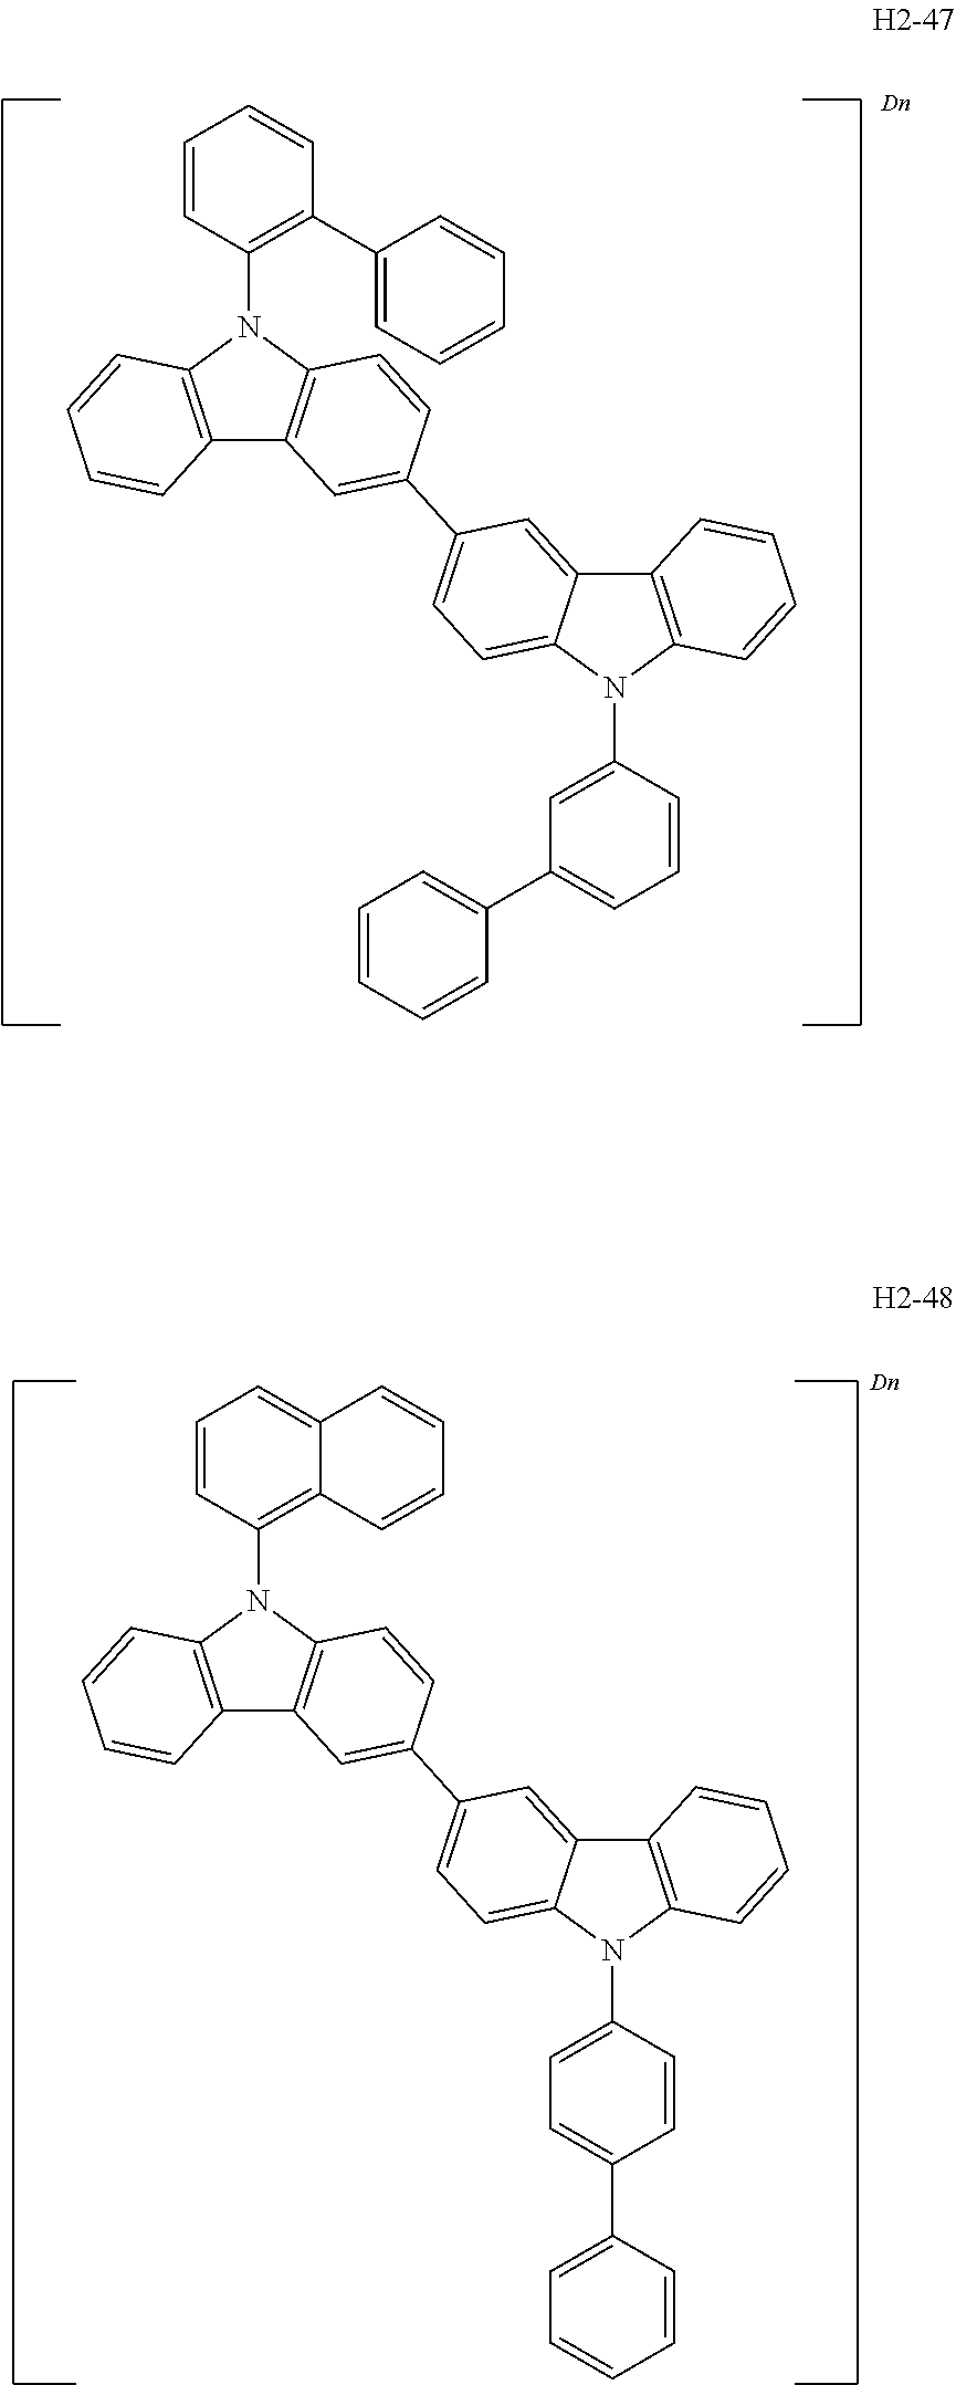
C1=CC(N2C3=C(C4=C2C=CC(C2=CC=C5C(=C2)C2=C(N5C5=CC(C6=CC=CC=C6)=CC=C5)C=CC=C2)=C4)C=CC=C3)=C(C2=CC=CC=C2)C=C1.C1=CC(N2C3=C(C4=C2C=CC(C2=CC=C5C(=C2)C2=C(N5C5=CC=C(C6=CC=CC=C6)C=C5)C=CC=C2)=C4)C=CC=C3)=C2C(=C1)C=CC=C2
